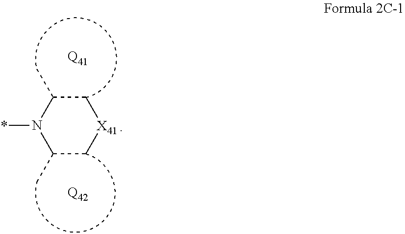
C1(C)C[X41]CC(C)N1*.[Q41].[Q42]
